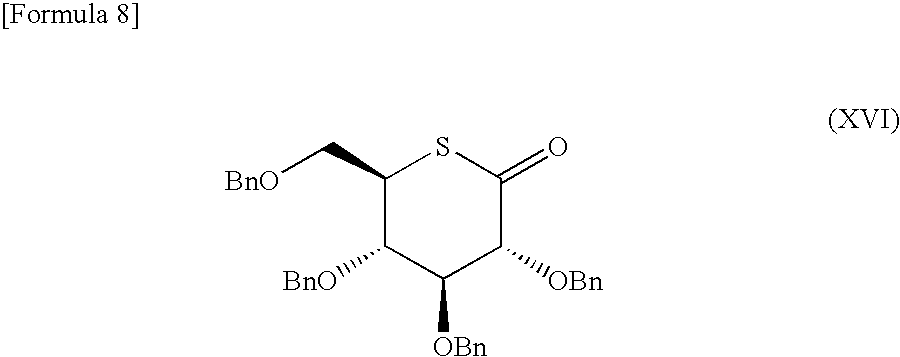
C1(C[BnO])C([BnO])C([OBn])C([OBn])C(=O)S1
